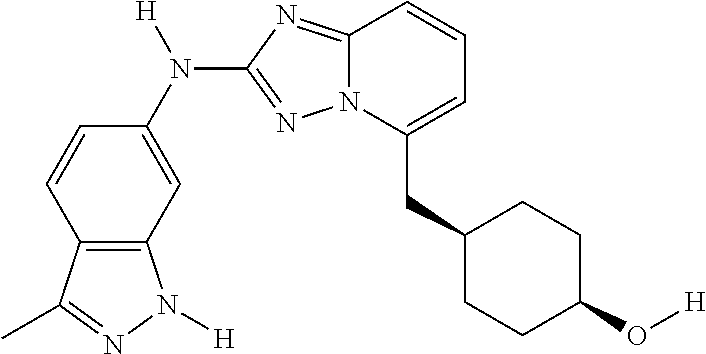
C(C1=CC=CC2=NC(N(C3=CC4=C(C=C3)C(C)=NN4[H])[H])=NN12)C1CCC(O[H])CC1
